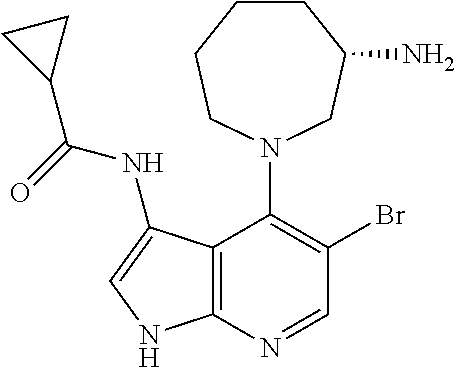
C12=C(N=CC(Br)=C1N1CC(N)CCCC1)NC=C2NC(=O)C1CC1
